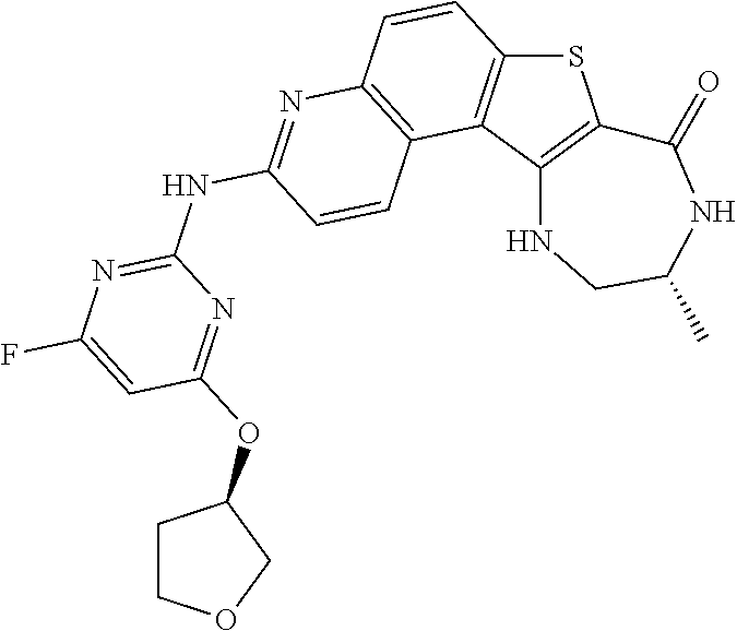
C12=C(C3=C(S1)C(=O)NC(C)CN3)C1=C(C=C2)N=C(NC2=NC(F)=CC(OC3CCOC3)=N2)C=C1
